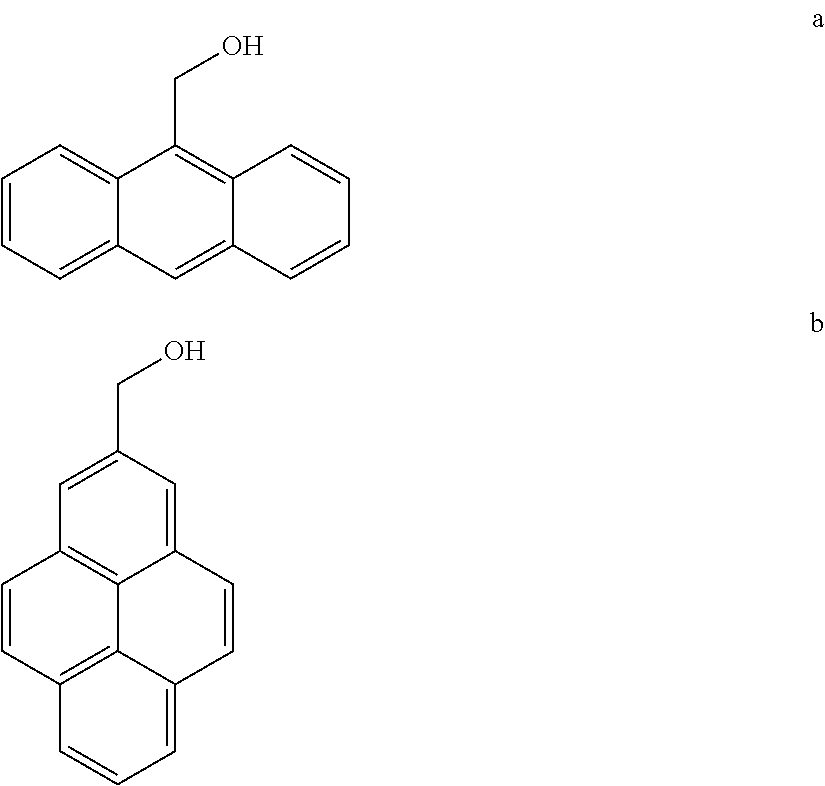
C1=CC=C2C(=C1)C(CO)=C1C(=C2)C=CC=C1.C1(CO)=CC2=C3C(=C1)C=CC1=CC=CC(=C31)C=C2
